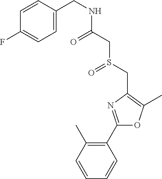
C1=CC(C)=C(C2=NC(CS(=O)CC(=O)NCC3=CC=C(F)C=C3)=C(C)O2)C=C1
